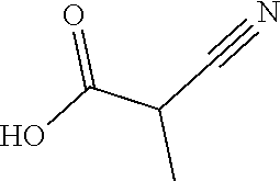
C(C(O)=O)(C#N)C
